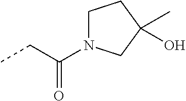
CCC(=O)N1CCC(C)(O)C1
